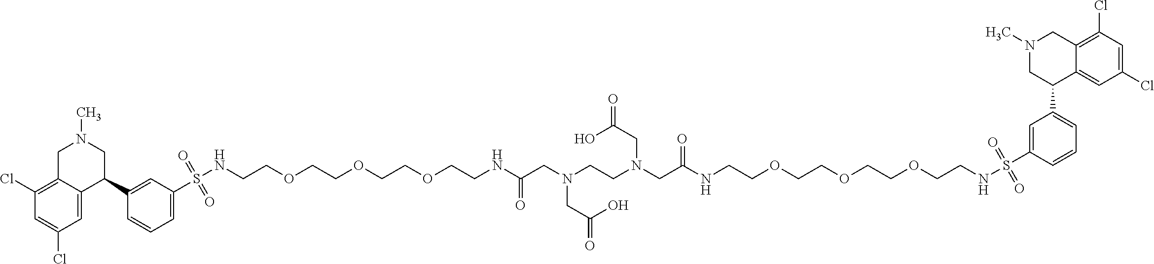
C1(Cl)=C2C(=CC(Cl)=C1)C(C1=CC(S(NCCOCCOCCOCCNC(CN(CCN(CC(NCCOCCOCCOCCNS(C3=CC(C4C5=CC(Cl)=CC(Cl)=C5CN(C)C4)=CC=C3)(=O)=O)=O)CC(=O)O)CC(=O)O)=O)(=O)=O)=CC=C1)CN(C)C2
